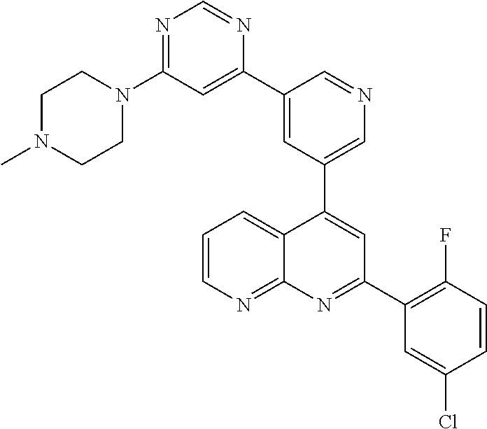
C1=C(C2=CC(N3CCN(C)CC3)=NC=N2)C=NC=C1C1=CC(C2=C(F)C=CC(Cl)=C2)=NC2=NC=CC=C12
